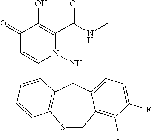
C1(=O)C=CN(NC2C3=C(SCC4=C(F)C(F)=CC=C24)C=CC=C3)C(C(NC)=O)=C1O
